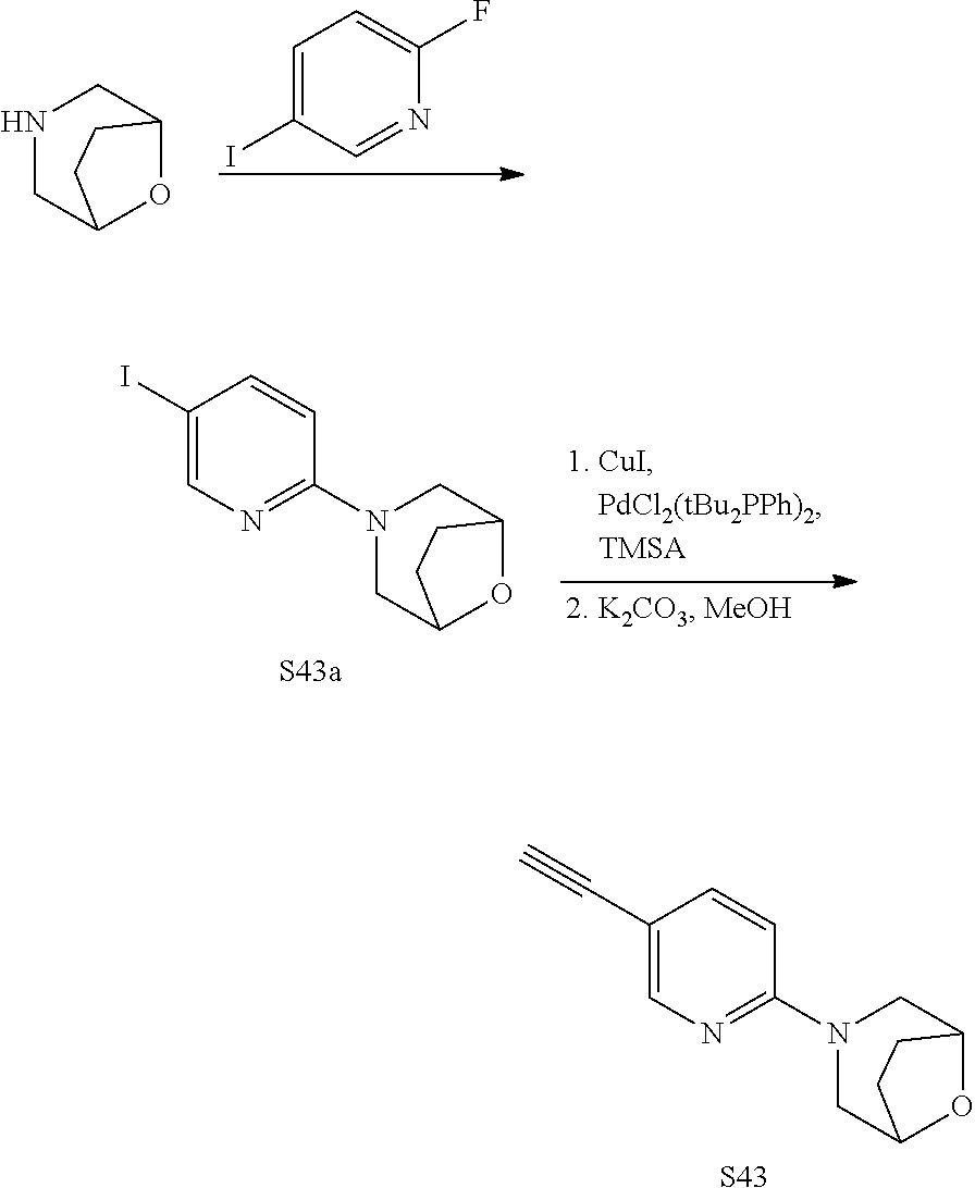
C1=C(I)C=NC(F)=C1.N1CC2OC(C1)CC2.N1(C2=NC=C(I)C=C2)CC2OC(C1)CC2.N1(C2=NC=C(C#C)C=C2)CC2OC(C1)CC2.[S43]
